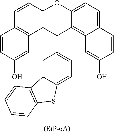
C1=CC(O)=CC2=C1C=CC1=C2C(C2=CC=C3C(=C2)C2=C(S3)C=CC=C2)C2=C3C(=CC=C2O1)C=CC(O)=C3
